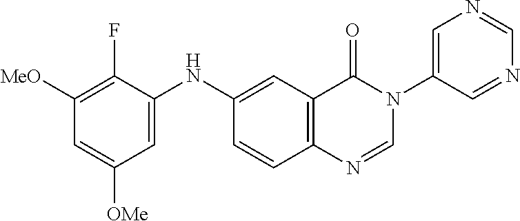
C1([MeO])=C(F)C(NC2=CC3=C(C=C2)N=CN(C2=CN=CN=C2)C3=O)=CC([OMe])=C1
